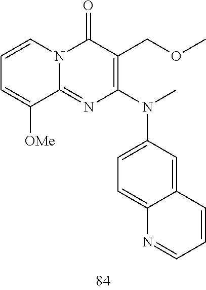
C1=CC=C([OMe])C2=NC(N(C3=CC=C4C(=C3)C=CC=N4)C)=C(COC)C(=O)N12
